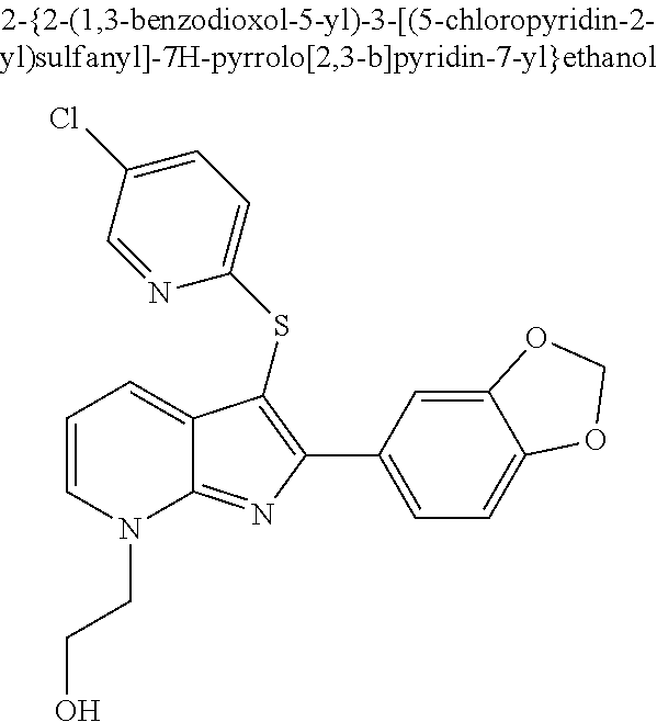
C1(C2=C(SC3=CC=C(Cl)C=N3)C3=CC=CN(CCO)C3=N2)=CC=C2C(=C1)OCO2
